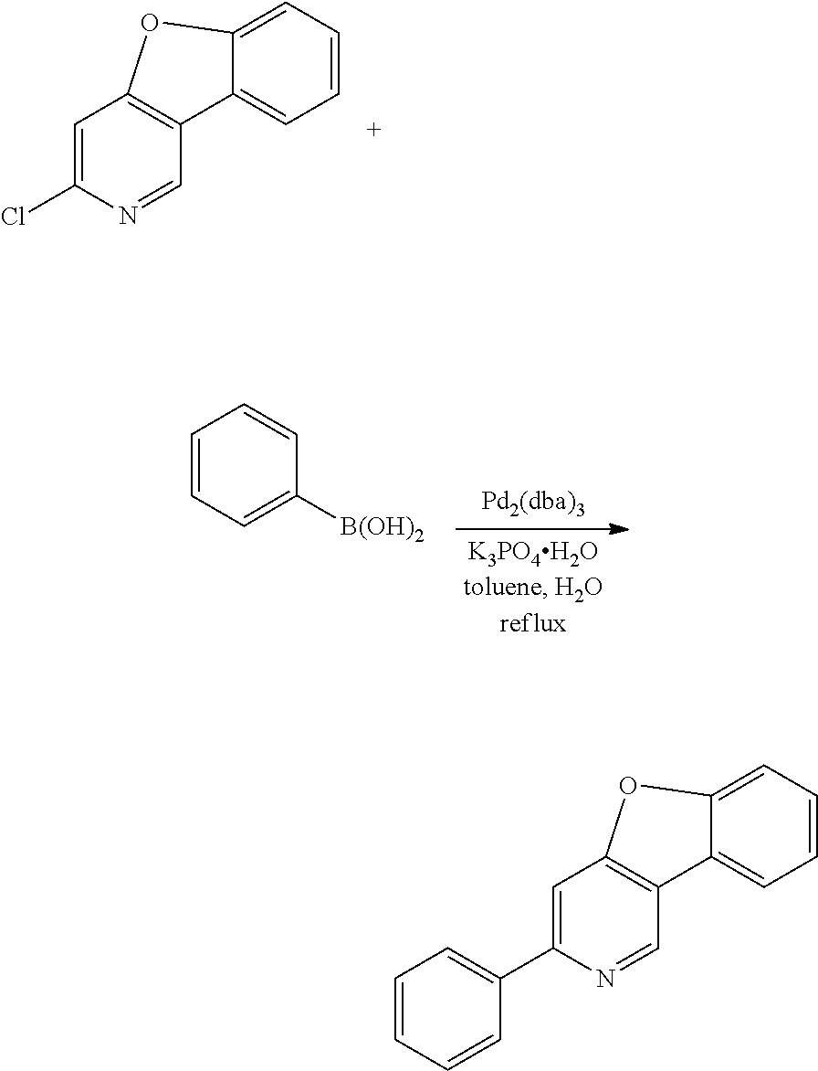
C1=C(Cl)N=CC2=C1OC1=CC=CC=C21.C1=CC=C([B(OH)2])C=C1.C1=C(C2=CC=CC=C2)N=CC2=C1OC1=CC=CC=C21
